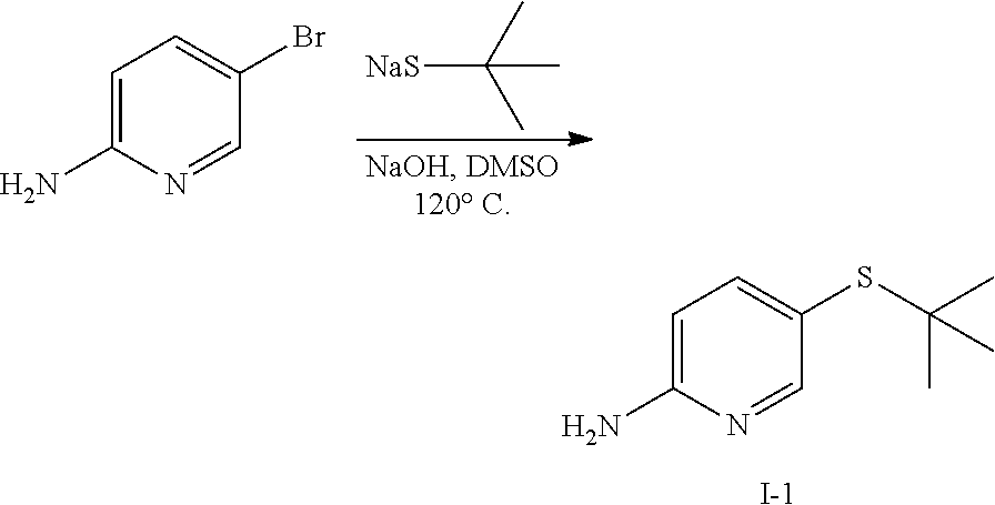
[NaS]C(C)(C)C.C1=C(N)N=CC(Br)=C1.[I-].C1=C(N)N=CC(SC(C)(C)C)=C1
